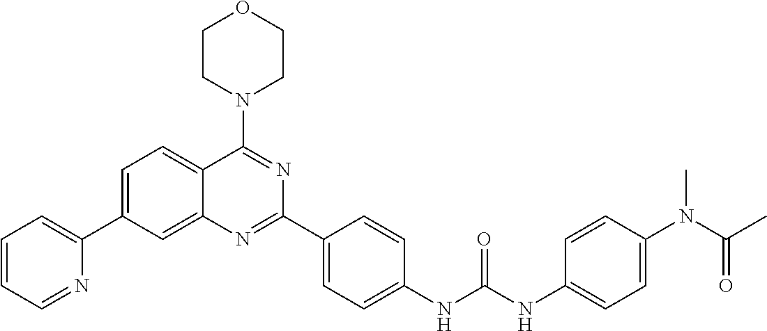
C1=C(C2=CC=CC=N2)C=C2C(=C1)C(N1CCOCC1)=NC(C1=CC=C(NC(NC3=CC=C(N(C(C)=O)C)C=C3)=O)C=C1)=N2
